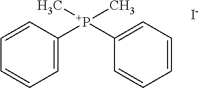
C1=C([P+](C2=CC=CC=C2)(C)C)C=CC=C1.[I-]
